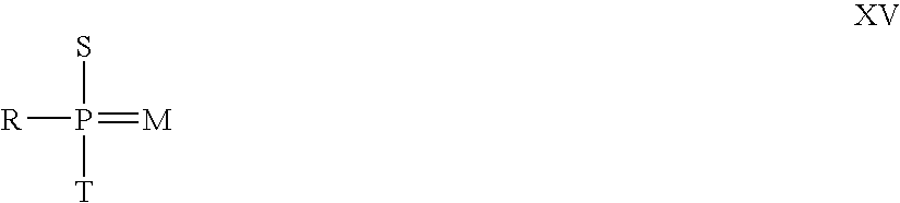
SP([T])(=[M])[R]
